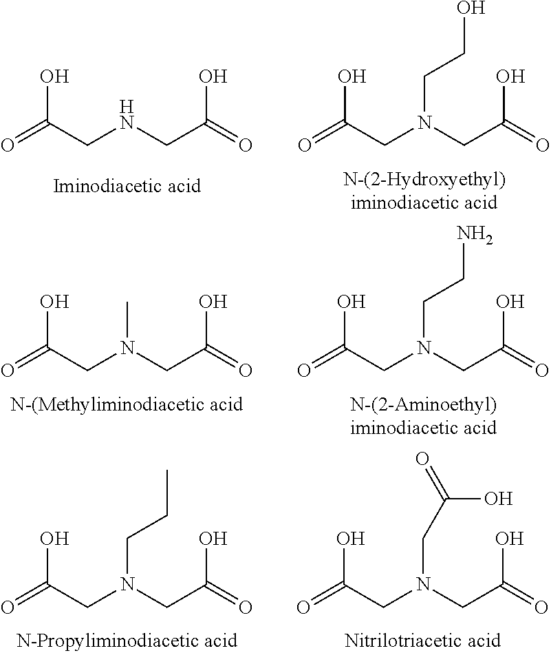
O=C(CNCC(=O)O)O.O=C(CN(CC(=O)O)CCO)O.O=C(CN(CC(=O)O)CCN)O.O=C(CN(CC(=O)O)C)O.O=C(CN(CC(=O)O)CC(O)=O)O.O=C(CN(CC(=O)O)CCC)O
